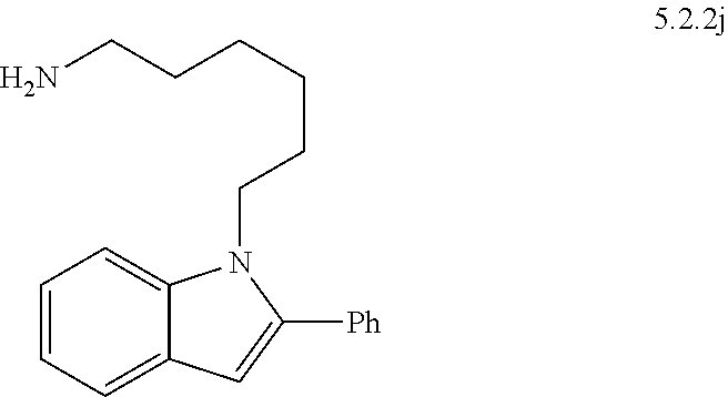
C(CCCCCN)N1C2=CC=CC=C2C=C1[Ph]
